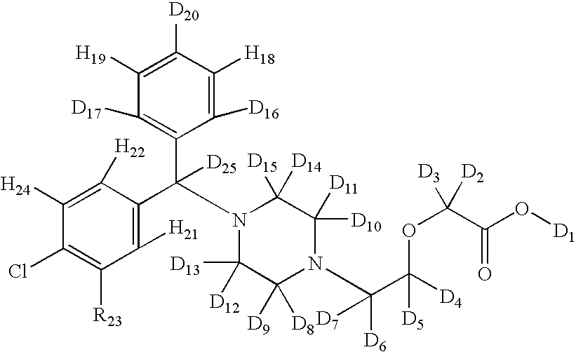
C1([H24])=C([H22])C(C(C2=C([D17])C([H19])=C([D20])C([H18])=C2[D16])([D25])N2C([D13])([D12])C([D9])([D8])N(C(C([D4])(OC([D2])([D3])C(O[D1])=O)[D5])([D6])[D7])C([D10])([D11])C2([D15])[D14])=C([H21])C([R23])=C1Cl
